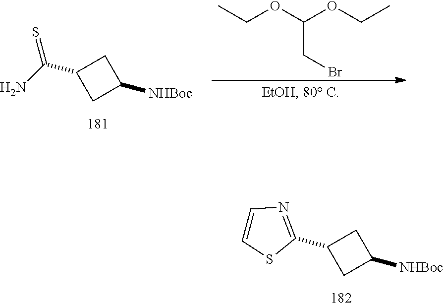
C1(C2CC([NHBoc])C2)=NC=CS1.C(C1CC([NHBoc])C1)(N)=S.C(CBr)(OCC)OCC
